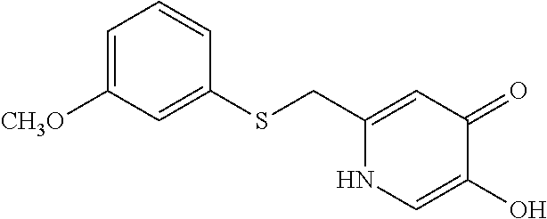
C1(SCC2=CC(=O)C(O)=CN2)=CC([CH3O])=CC=C1
